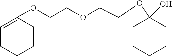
C(COCCOC1(O)CCCCC1)OC1=CCCCC1
